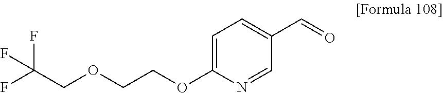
C1=C(OCCOCC(F)(F)F)N=CC(C=O)=C1
